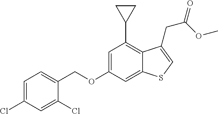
C(OC1=CC(C2CC2)=C2C(=C1)SC=C2CC(=O)OC)C1=CC=C(Cl)C=C1Cl
